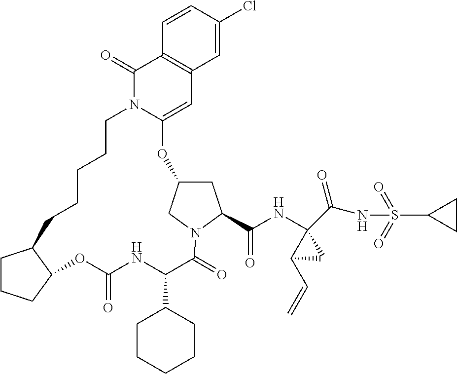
C1N2C(=CC3=C(C2=O)C=CC(Cl)=C3)OC2CC(C(NC3(C(NS(=O)(=O)C4CC4)=O)C(C=C)C3)=O)N(C(=O)C(C3CCCCC3)NC(=O)OC3CCCC3CCCC1)C2
